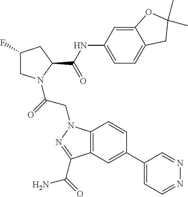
C1(C2=CC3=C(C=C2)N(CC(N2CC(F)CC2C(NC2=CC=C4C(=C2)OC(C)(C)C4)=O)=O)N=C3C(=O)N)=CC=NN=C1
